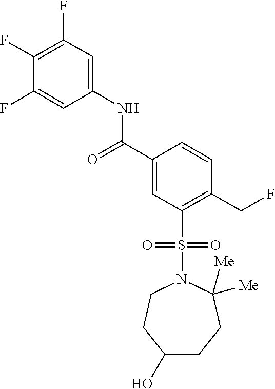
C1(F)=C(F)C=C(NC(C2=CC(S(=O)(=O)N3CCC(O)CCC3([Me])[Me])=C(CF)C=C2)=O)C=C1F
